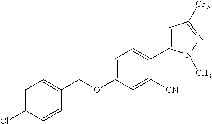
C1(OCC2=CC=C(Cl)C=C2)=CC=C(C2=CC([CF3])=NN2C)C([CN])=C1
